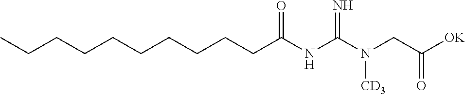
C(CCCC(NC(N(CC([OK])=O)[CD3])=N)=O)CCCCCC
